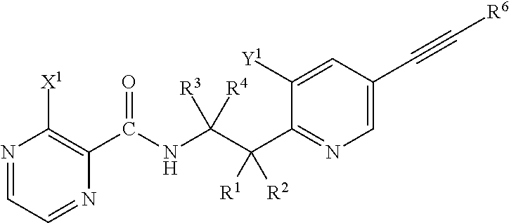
N1=CC=NC(C(NC(C(C2=NC=C(C#C[R6])C=C2[Y1])([R1])[R2])([R3])[R4])=O)=C1[X1]
